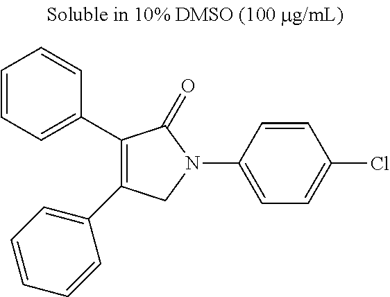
C1(C2=CC=CC=C2)=C(C2=CC=CC=C2)CN(C2=CC=C(Cl)C=C2)C1=O
